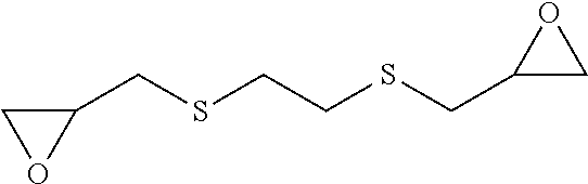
C1(CSCCSCC2CO2)CO1
